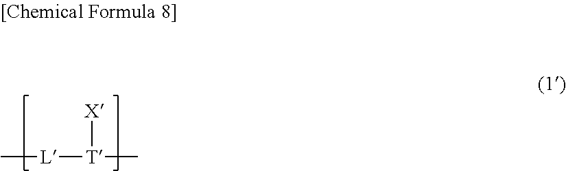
C[L][T]([X])C
